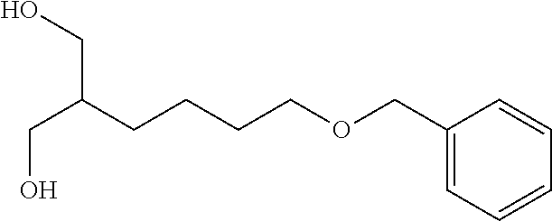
C1=C(COCCCCC(CO)CO)C=CC=C1
